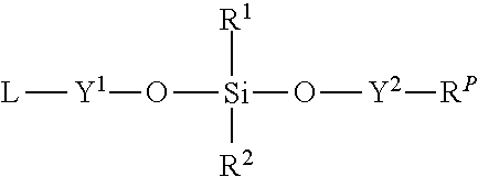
[L][Y1]O[Si](O[Y2][RP])([R1])[R2]
